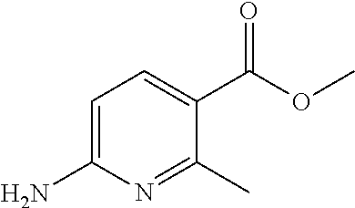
C1=C(N)N=C(C)C(C(OC)=O)=C1
